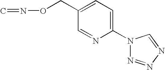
C1(CON=C)=CC=C(N2N=NN=C2)N=C1
